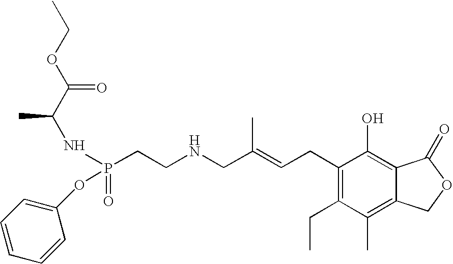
C1(CC=C(CNCCP(OC2=CC=CC=C2)(=O)NC(C(OCC)=O)C)C)=C(CC)C(C)=C2C(=C1O)C(=O)OC2
